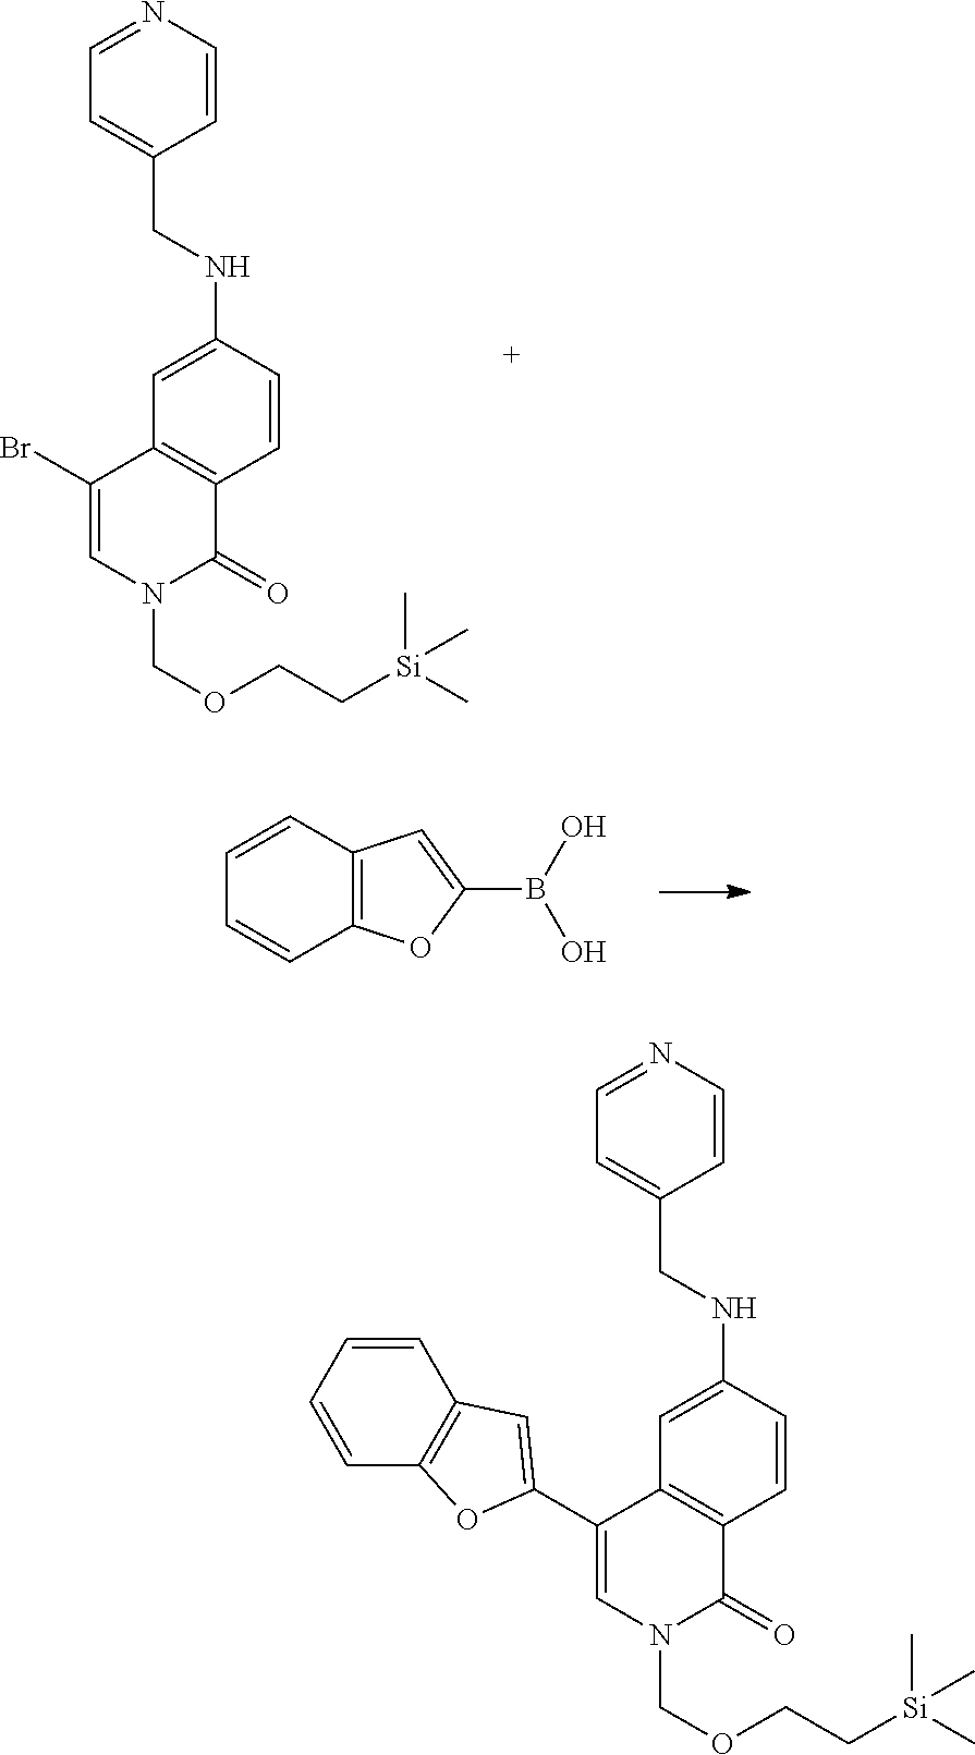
C1=CC(NCC2=CC=NC=C2)=CC2=C1C(=O)N(COCC[Si](C)(C)C)C=C2Br.C1=CC2=C(C=C1)OC(B(O)O)=C2.C1=CC(NCC2=CC=NC=C2)=CC2=C1C(=O)N(COCC[Si](C)(C)C)C=C2C1=CC2=C(C=CC=C2)O1
